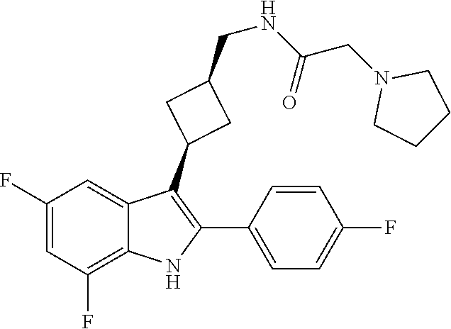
N1(CC(=O)NCC2CC(C3=C(C4=CC=C(F)C=C4)NC4=C(F)C=C(F)C=C34)C2)CCCC1
